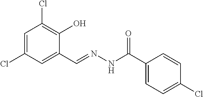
C1=C(Cl)C=C(C=NNC(C2=CC=C(Cl)C=C2)=O)C(O)=C1Cl
